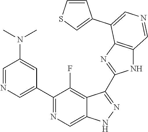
C1(C2=CN=CC(N(C)C)=C2)=NC=C2C(=C1F)C(C1=NC3=C(N1)C=NC=C3C1=CSC=C1)=NN2
